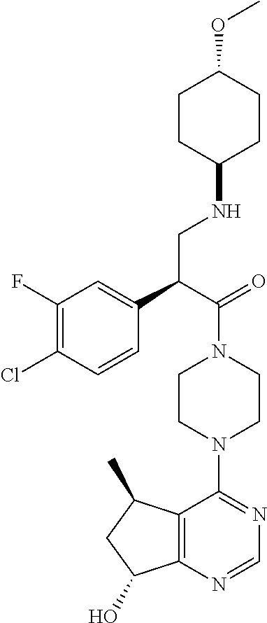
C1(F)=C(Cl)C=CC(C(C(=O)N2CCN(C3=NC=NC4=C3C(C)CC4O)CC2)CNC2CCC(OC)CC2)=C1
